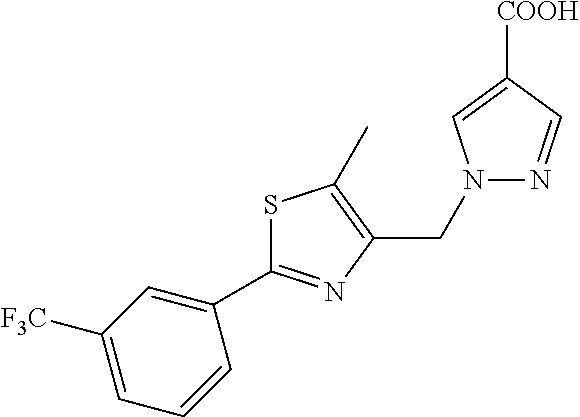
N1(CC2=C(C)SC(C3=CC([F3C])=CC=C3)=N2)N=CC([COOH])=C1
